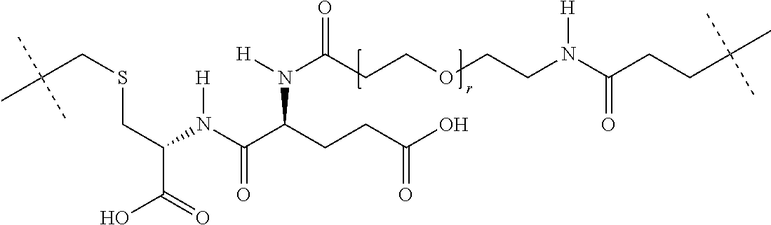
C(CSCC(C(=O)O)N([H])C(=O)C(N(C(CCOCCN(C(CCC(C)(C)C)=O)[H])=O)[H])CCC(O)=O)(C)(C)C
